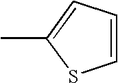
CC1=CC=CS1
